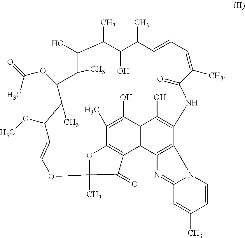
C1(C)C(O)C(C)C=CC=C(C)C(=O)NC2=C(O)C3=C(C4=C2N2C(=N4)C=C(C)C=C2)C2=C(C(C)=C3O)OC(C)(C2=O)OC=CC(OC)C(C)C(OC(C)=O)C(C)C1O
